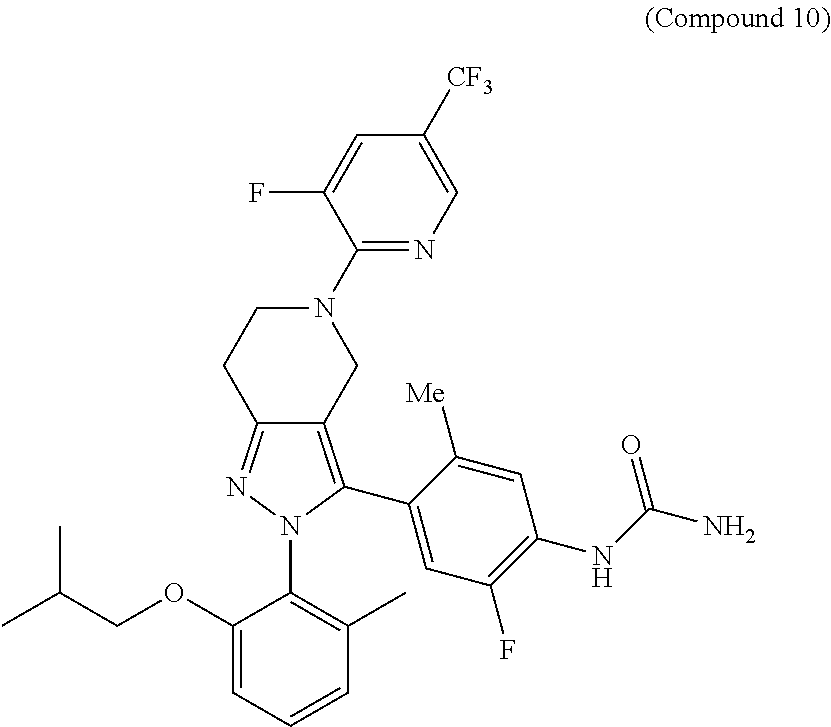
C1(OCC(C)C)=CC=CC(C)=C1N1N=C2C(=C1C1=CC(F)=C(NC(N)=O)C=C1[Me])CN(C1=NC=C([CF3])C=C1F)CC2
